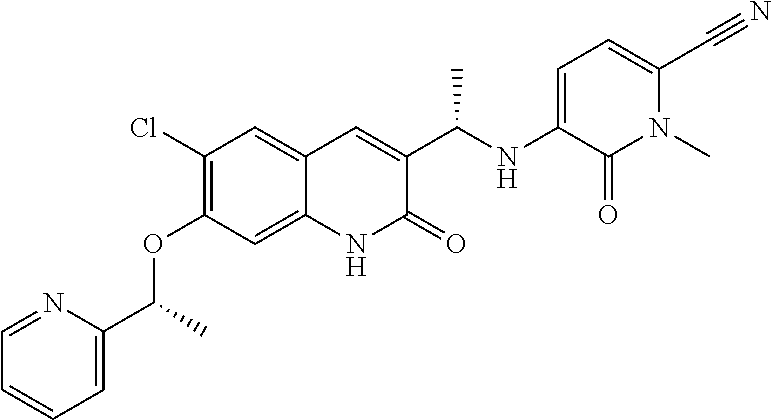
C1(Cl)=C(OC(C2=CC=CC=N2)C)C=C2C(=C1)C=C(C(NC1=CC=C(C#N)N(C)C1=O)C)C(=O)N2
